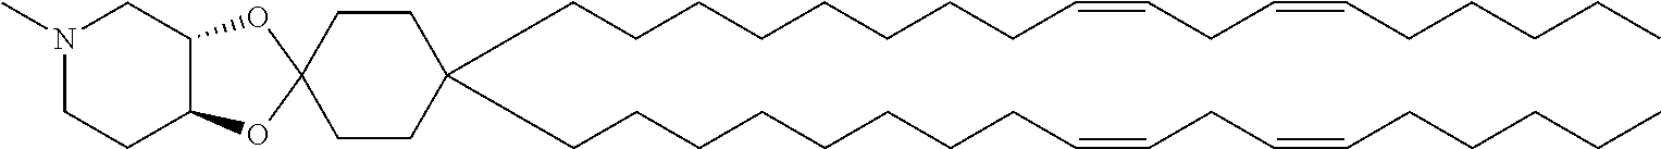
C(CCCCCCCC=CCC=CCCCCC)C1(CCCCCCCCC=CCC=CCCCCC)CCC2(CC1)OC1C(O2)CCN(C)C1
